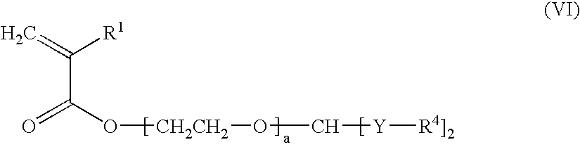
C=C([R1])C(O[CH2CH2]OC[Y][R4]2])=O
